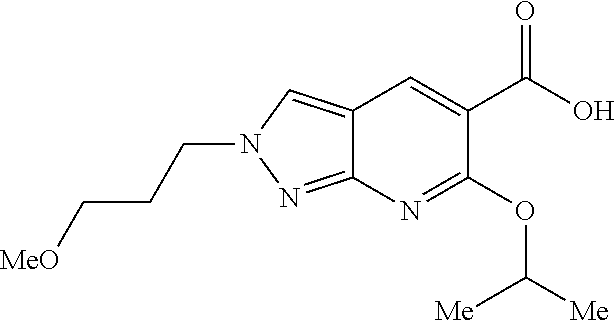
N1(CCC[MeO])C=C2C=C(C(=O)O)C(OC([Me])[Me])=NC2=N1
